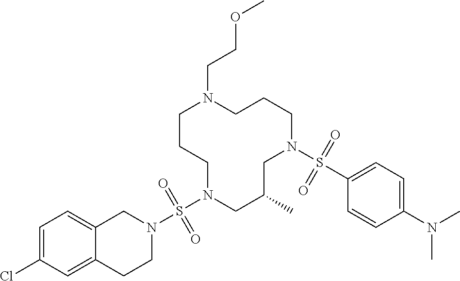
C1CCN(S(N2CC3=CC=C(Cl)C=C3CC2)(=O)=O)CC(C)CN(S(C2=CC=C(N(C)C)C=C2)(=O)=O)CCCN1CCOC
